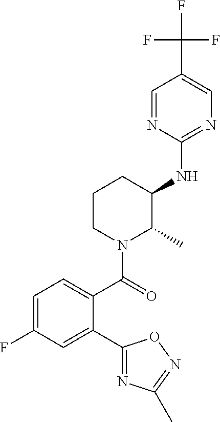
C1=C(F)C=C(C2=NC(C)=NO2)C(C(=O)N2C(C)C(NC3=NC=C(C(F)(F)F)C=N3)CCC2)=C1
